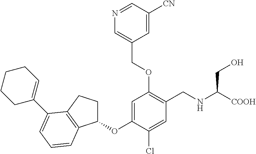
C1(OC2=CC(OCC3=CN=CC([CN])=C3)=C(CNC([COOH])CO)C=C2Cl)CCC2=C1C=CC=C2C1=CCCCC1
